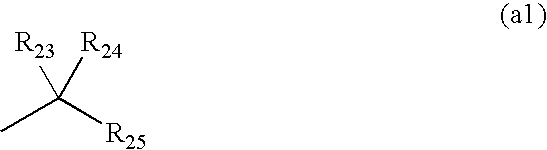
CC([R25])([R24])[R23]
